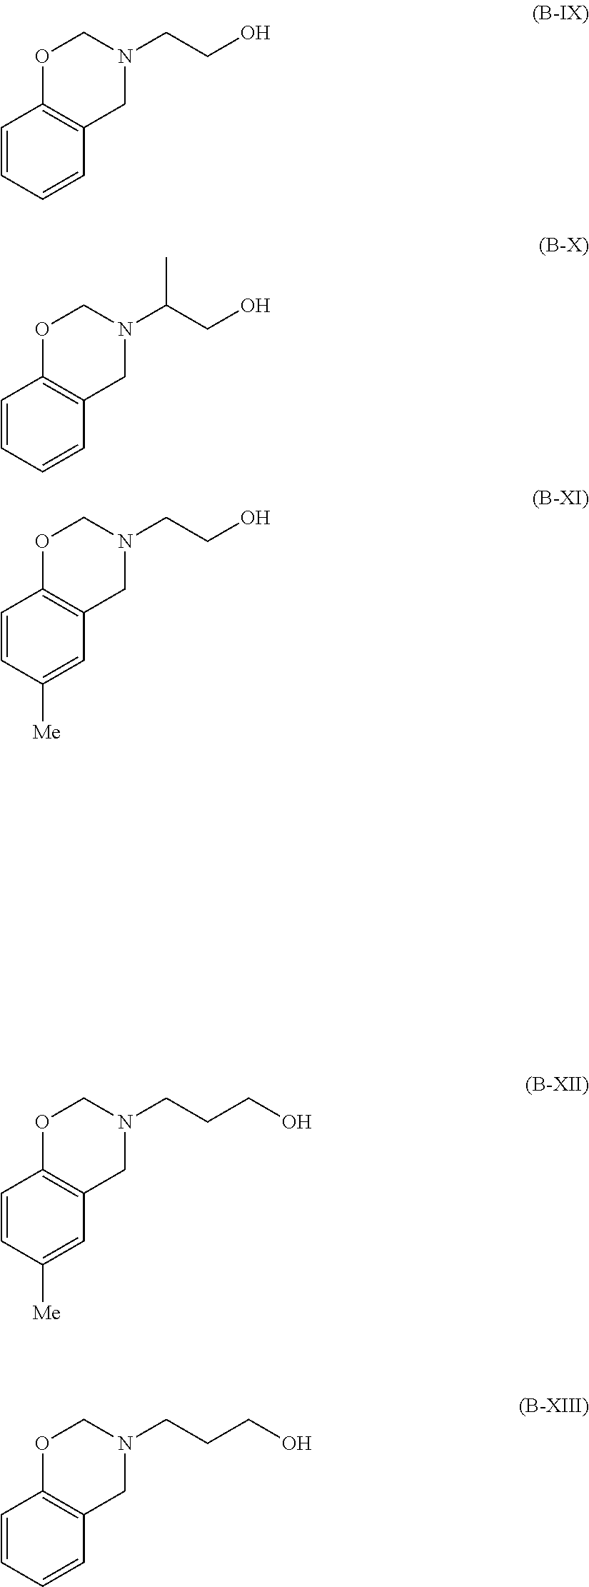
C1=CC=CC2=C1OCN(CCO)C2.C1=CC=CC2=C1OCN(C(CO)C)C2.C1=CC([Me])=CC2=C1OCN(CCO)C2.C1=CC([Me])=CC2=C1OCN(CCCO)C2.C1=CC=CC2=C1OCN(CCCO)C2
